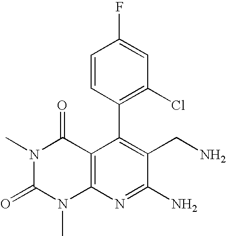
C1(C2=C(Cl)C=C(F)C=C2)=C(CN)C(N)=NC2=C1C(=O)N(C)C(=O)N2C
